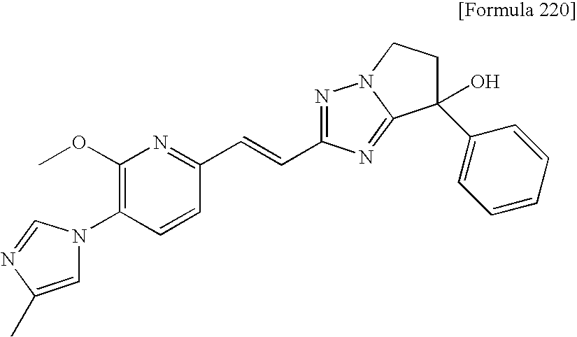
N1(C2=C(OC)N=C(C=CC3=NN4C(=N3)C(C3=CC=CC=C3)(O)CC4)C=C2)C=C(C)N=C1
